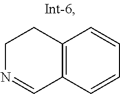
C1N=CC2=C(C1)C=CC=C2
